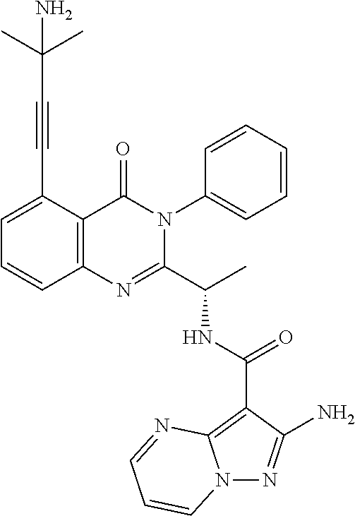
C1(C(NC(C2=NC3=C(C(=O)N2C2=CC=CC=C2)C(C#CC(C)(C)N)=CC=C3)C)=O)=C2N(N=C1N)C=CC=N2
